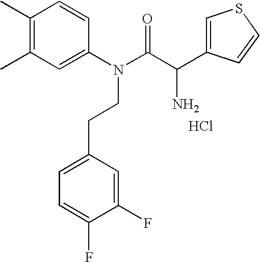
C1(C)=C(C)C=C(N(C(C(N)C2=CSC=C2)=O)CCC2=CC=C(F)C(F)=C2)C=C1.Cl
